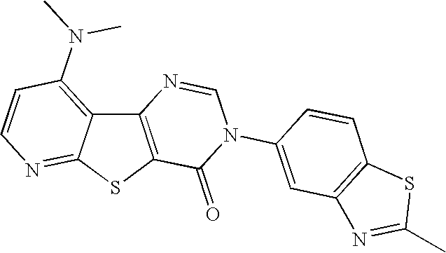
C12=C(SC3=NC=CC(N(C)C)=C13)C(=O)N(C1=CC3=C(C=C1)SC(C)=N3)C=N2
